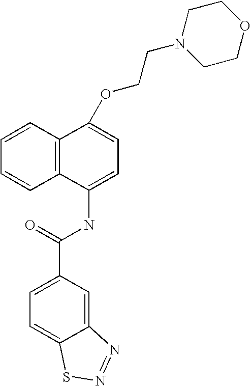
C1=CC2=C(C=C1)C(NC(C1=CC=C3C(=C1)N=NS3)=O)=CC=C2OCCN1CCOCC1
